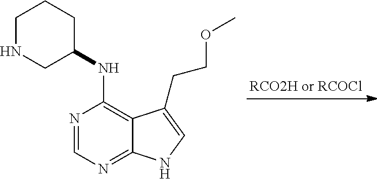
C1(NC2=C3C(=NC=N2)NC=C3CCOC)CNCCC1
